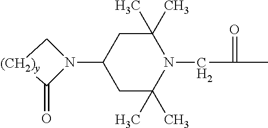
C1C(C)(C)N(CC(C)=O)C(C)(C)CC1N1C[(CH2)y]C1=O
